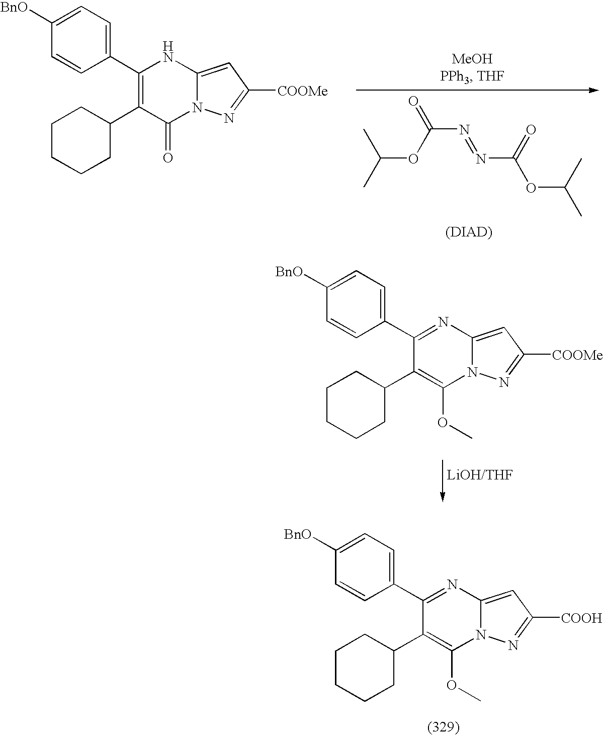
C1CCCC(C2=C(OC)N3C(=CC([COOMe])=N3)N=C2C2=CC=C([BnO])C=C2)C1.C1CCCC(C2=C(OC)N3C(=CC([COOH])=N3)N=C2C2=CC=C([BnO])C=C2)C1.C1CCCC(C2=C(C3=CC=C([BnO])C=C3)NC3=CC([COOMe])=NN3C2=O)C1.CC(C)OC(N=NC(OC(C)C)=O)=O
